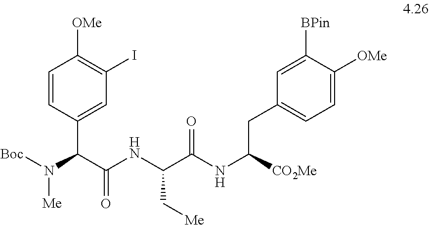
C1=CC(C(C(NC(C(NC([CO2Me])CC2=CC=C([OMe])C([BPin])=C2)=O)C[Me])=O)N([Boc])[Me])=CC(I)=C1[OMe]
